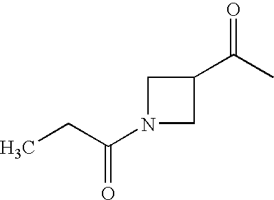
N1(C(CC)=O)CC(C(C)=O)C1
